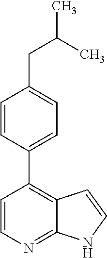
C1=CN=C2C(=C1C1=CC=C(CC(C)C)C=C1)C=CN2
